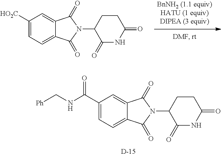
C1([HO2C])=CC=C2C(=C1)C(=O)N(C1C(=O)NC(=O)CC1)C2=O.C1(C(NC[Ph])=O)=CC=C2C(=C1)C(=O)N(C1C(=O)NC(=O)CC1)C2=O.[D]
